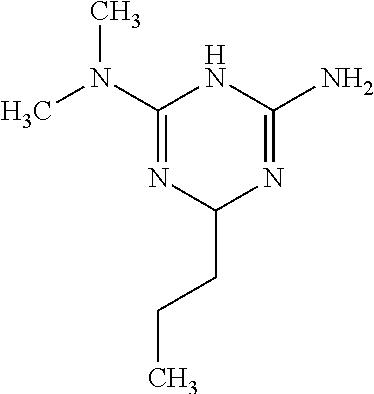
CN(C1=NC(CCC)N=C(N)N1)C
